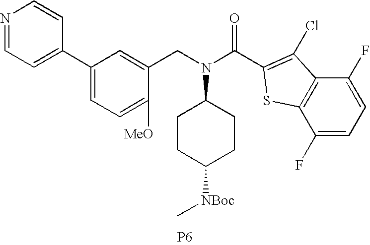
C1(C2=CC=NC=C2)=CC=C([MeO])C(CN(C2CCC([NBoc]C)CC2)C(C2=C(Cl)C3=C(C(F)=CC=C3F)S2)=O)=C1.[P6]
